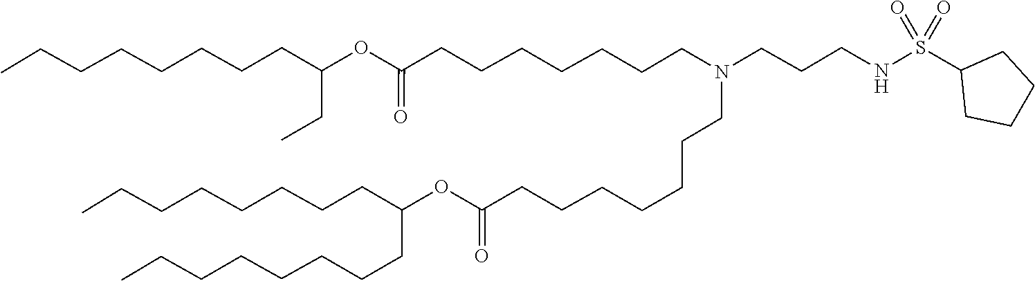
C(CC)(CCCCCCCC)OC(=O)CCCCCCCN(CCCCCCCC(OC(CCCCCCCC)CCCCCCCC)=O)CCCNS(C1CCCC1)(=O)=O
